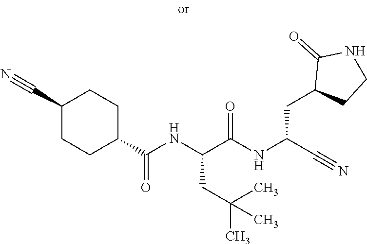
C1(C(NC(CC(C)(C)C)C(NC(C#N)CC2CCNC2=O)=O)=O)CCC(C#N)CC1
